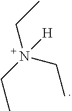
CCN(CC)(CC)[H]
